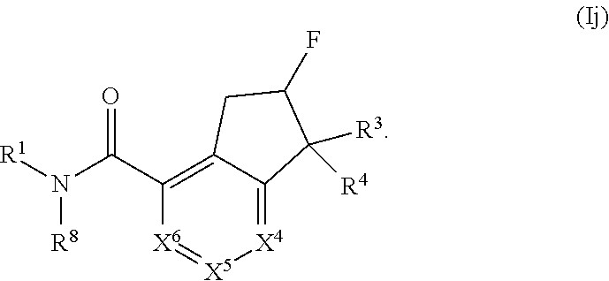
[X4]1=C2C(=C(C(N([R1])[R8])=O)[X6]=[X5]1)CC(F)C2([R3])[R4]
